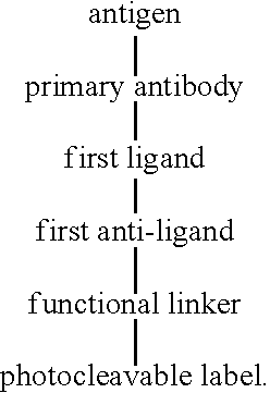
[antigen][primary antibody][first ligand][first anti-ligand][functional linker][photocleavable label]
